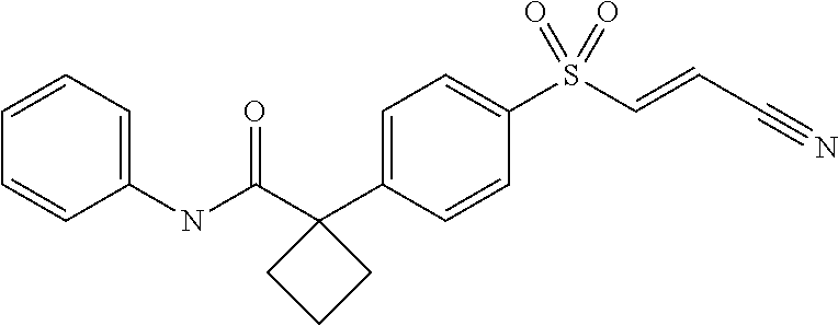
C1=C(C2(C(NC3=CC=CC=C3)=O)CCC2)C=CC(S(C=CC#N)(=O)=O)=C1
